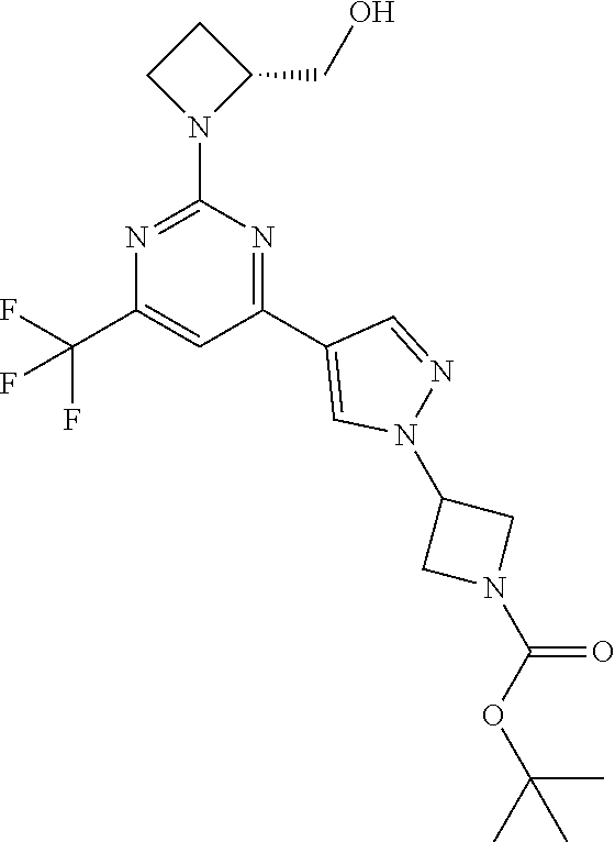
N1=C(N2C(CO)CC2)N=C(C2=CN(C3CN(C(=O)OC(C)(C)C)C3)N=C2)C=C1C(F)(F)F
